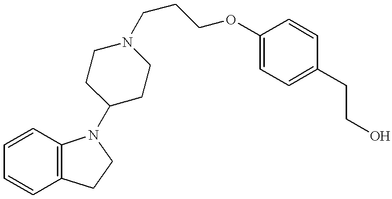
C1=CC2=C(C=C1)CCN2C1CCN(CCCOC2=CC=C(CCO)C=C2)CC1
